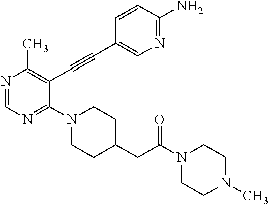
N1=CN=C(N2CCC(CC(N3CCN(C)CC3)=O)CC2)C(C#CC2=CN=C(N)C=C2)=C1C
